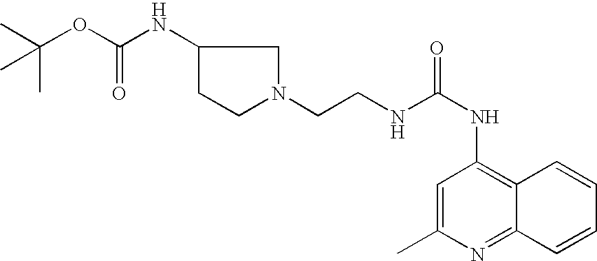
C1(C)=CC(NC(=O)NCCN2CC(NC(OC(C)(C)C)=O)CC2)=C2C(=N1)C=CC=C2
